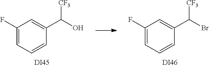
C1(F)=CC=CC(C([CF3])O)=C1.[DI45].C1(F)=CC=CC(C([CF3])Br)=C1.[DI46]
